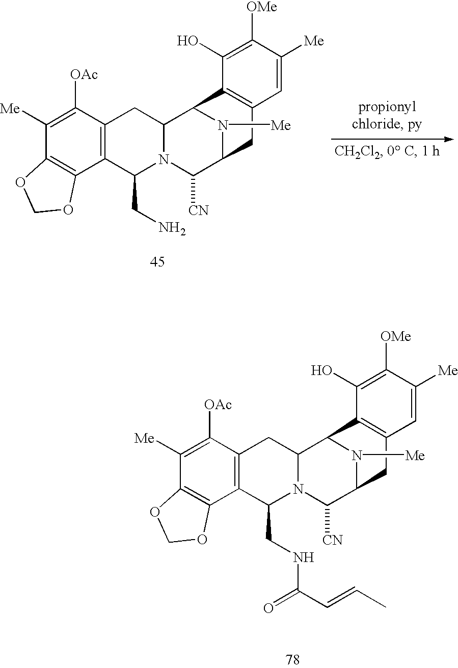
C1([OAc])=C([Me])C2=C(C3=C1CC1N(C3CNC(C=CC)=O)C([CN])C3N([Me])C1C1=C(C3)C=C([Me])C([OMe])=C1O)OCO2.C1([OAc])=C([Me])C2=C(C3=C1CC1N(C3CN)C([CN])C3N([Me])C1C1=C(C3)C=C([Me])C([OMe])=C1O)OCO2
